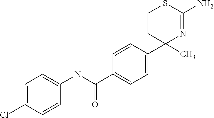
C1(NC(C2=CC=C(C3(C)N=C(N)SCC3)C=C2)=O)=CC=C(Cl)C=C1
